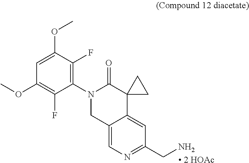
C1=C(OC)C(F)=C(N2C(=O)C3(CC3)C3=CC(CN)=NC=C3C2)C(F)=C1OC.[ 2 HOAc]
